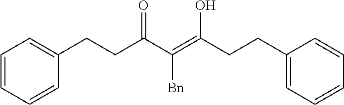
C1=CC=CC(CCC(C(=C(CCC2=CC=CC=C2)O)[Bn])=O)=C1
